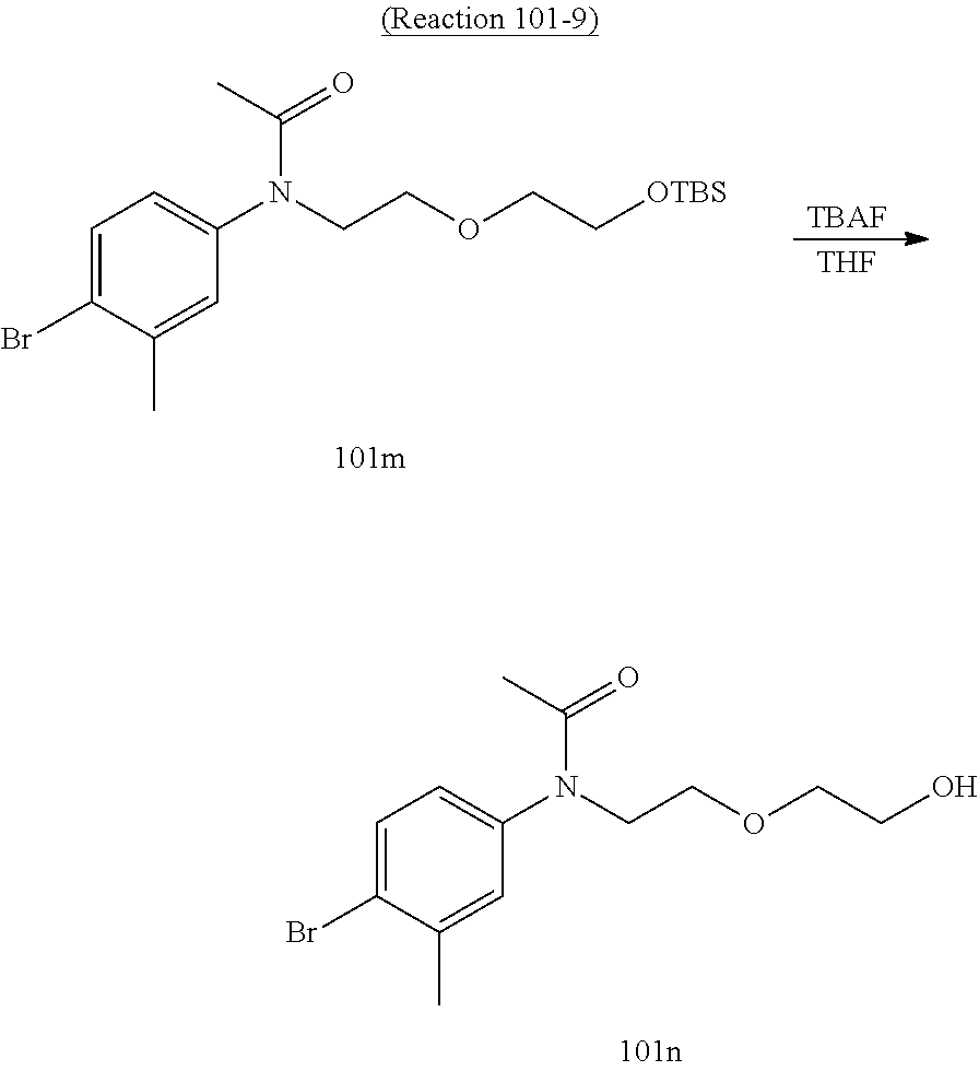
C1=C(Br)C(C)=CC(N(CCOCCO)C(=O)C)=C1.C1=C(Br)C(C)=CC(N(CCOCC[OTBS])C(=O)C)=C1.[TBAF].[THF]
